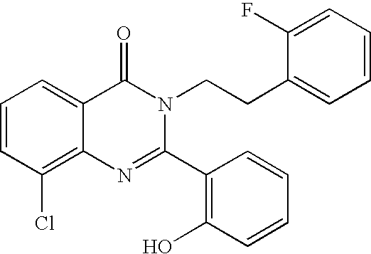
C1=CC(Cl)=C2C(=C1)C(=O)N(CCC1=CC=CC=C1F)C(C1=C(O)C=CC=C1)=N2
